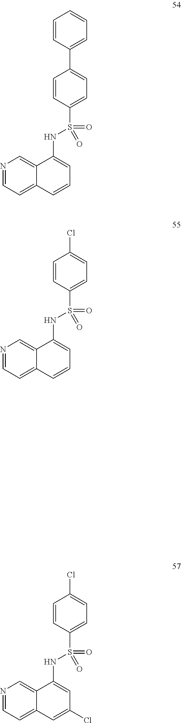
C12=CN=CC=C1C=CC=C2NS(C1=CC=C(C2=CC=CC=C2)C=C1)(=O)=O.C12=CN=CC=C1C=CC=C2NS(C1=CC=C(Cl)C=C1)(=O)=O.C12=CN=CC=C1C=C(Cl)C=C2NS(C1=CC=C(Cl)C=C1)(=O)=O
